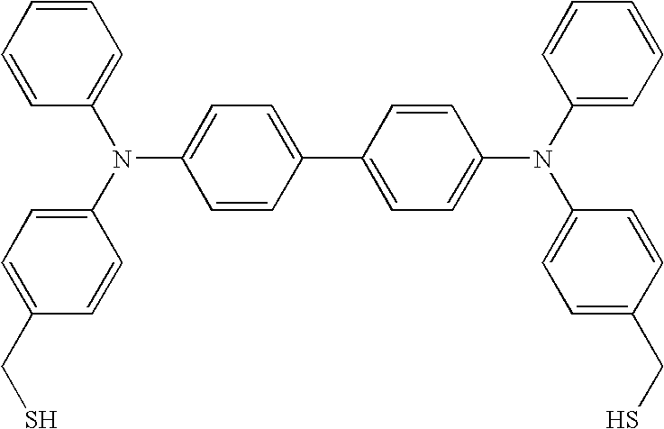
C1=CC=CC=C1N(C1=CC=C(CS)C=C1)C1=CC=C(C2=CC=C(N(C3=CC=C(CS)C=C3)C3=CC=CC=C3)C=C2)C=C1
